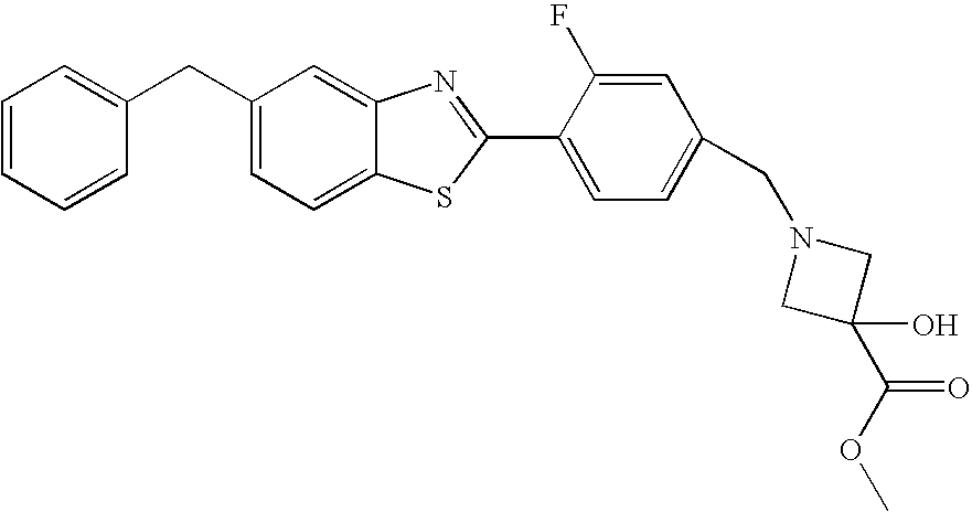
C1=CC=CC(CC2=CC=C3C(=C2)N=C(C2=CC=C(CN4CC(C(OC)=O)(O)C4)C=C2F)S3)=C1
